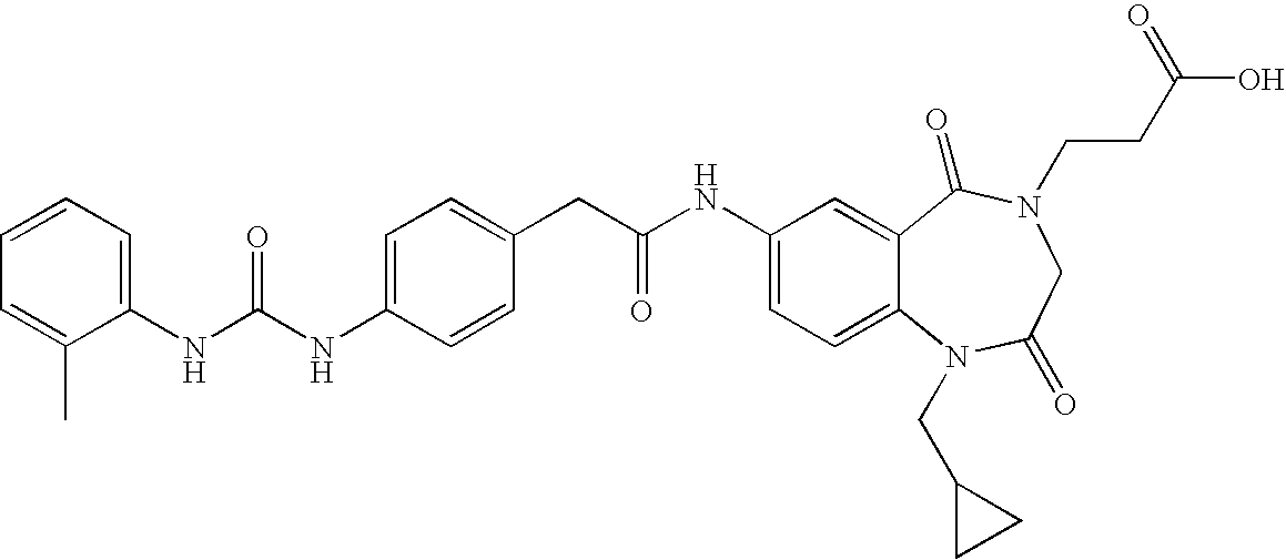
C1(NC(NC2=CC=C(CC(NC3=CC=C4C(=C3)C(=O)N(CCC(O)=O)CC(=O)N4CC3CC3)=O)C=C2)=O)=CC=CC=C1C
